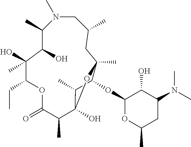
N1(C)CC(C)CC2(C)C(OC3OC(C)CC(N(C)C)C3O)C(C)C(O)(C(C)C(=O)OC(CC)C(O)(C)C(O)C1C)O2
